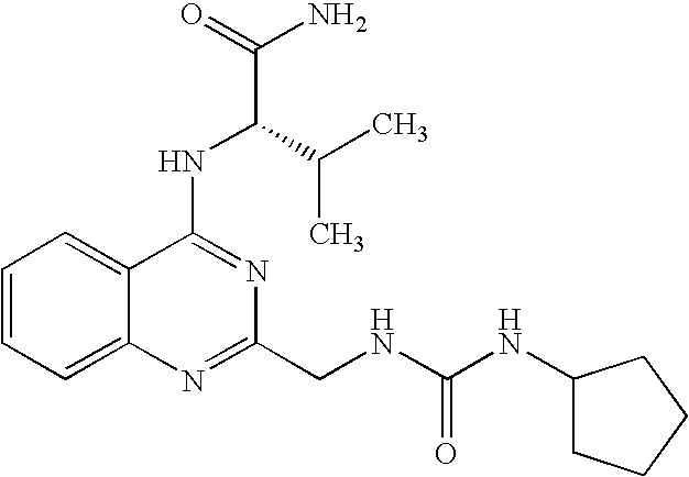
C1=CC=C2C(=C1)C(NC(C(N)=O)C(C)C)=NC(CNC(NC1CCCC1)=O)=N2
